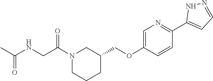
N1(C(CNC(C)=O)=O)CCCC(COC2=CN=C(C3=CC=NN3)C=C2)C1
